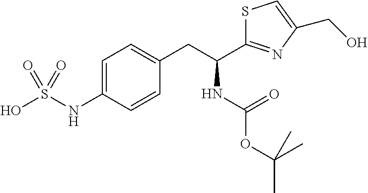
C1=C(NS(O)(=O)=O)C=CC(CC(NC(OC(C)(C)C)=O)C2=NC(CO)=CS2)=C1
